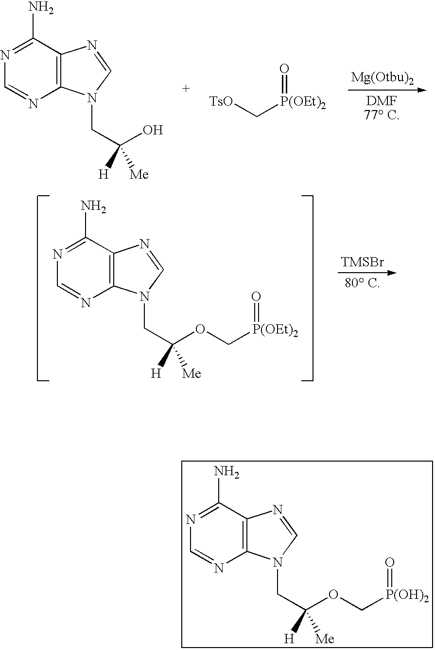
C1=NC2=C(C(N)=N1)N=CN2CC(O)([H])[Me].[TsO]C[P(OEt)2]=O.[TMSBr].N1=CN=C(N)C2=C1N(CC(OC[P(OEt)2]=O)([H])[Me])C=N2.N1=CN=C(N)C2=C1N(CC(OC[P(OH)2]=O)([H])[Me])C=N2
